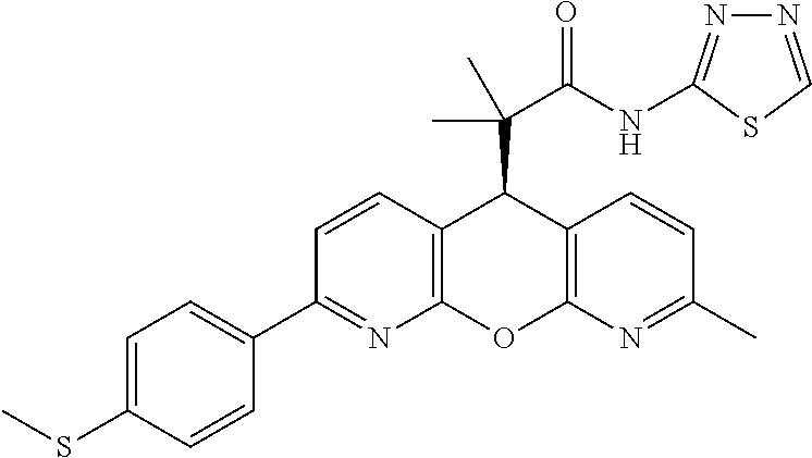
C1(C2=NC3=C(C=C2)C(C(C(NC2=NN=CS2)=O)(C)C)C2=C(O3)N=C(C)C=C2)=CC=C(SC)C=C1
